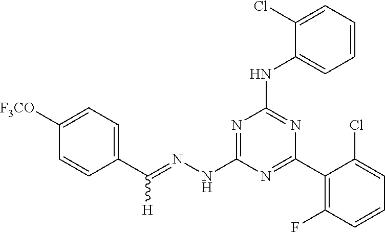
C1(C(=NNC2=NC(NC3=CC=CC=C3Cl)=NC(C3=C(F)C=CC=C3Cl)=N2)[H])=CC=C([F3CO])C=C1
